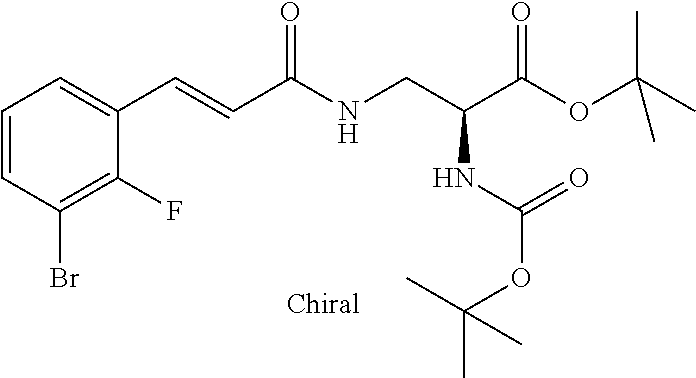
C1=CC(Br)=C(F)C(C=CC(NCC(C(OC(C)(C)C)=O)NC(=O)OC(C)(C)C)=O)=C1
